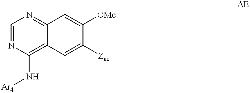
C1=NC(N[Ar4])=C2C(=N1)C=C([OMe])C([Zae])=C2
